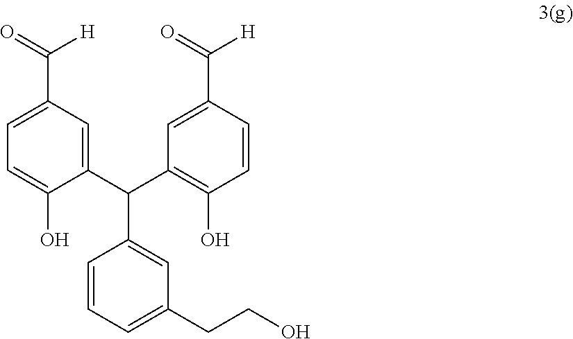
C1=CC=C(CCO)C=C1C(C1=CC(C([H])=O)=CC=C1O)C1=C(O)C=CC(C([H])=O)=C1
